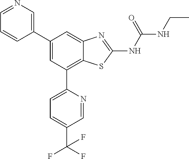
C1(C2=CN=CC=C2)=CC(C2=CC=C(C(F)(F)F)C=N2)=C2C(=C1)N=C(NC(=O)NCC)S2
